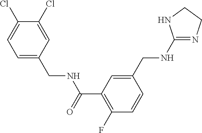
C1=C(CNC(=O)C2=C(F)C=CC(CNC3=NCCN3)=C2)C=C(Cl)C(Cl)=C1
